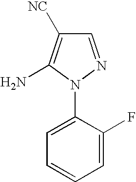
C1=NN(C2=CC=CC=C2F)C(N)=C1[NC]
